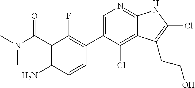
C(C1=C(N)C=CC(C2=CN=C3C(=C2Cl)C(CCO)=C(Cl)N3)=C1F)(=O)N(C)C
